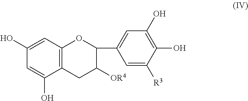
C12=C(CC([OR4])C(C3=CC(O)=C(O)C([R3])=C3)O1)C(O)=CC(O)=C2
